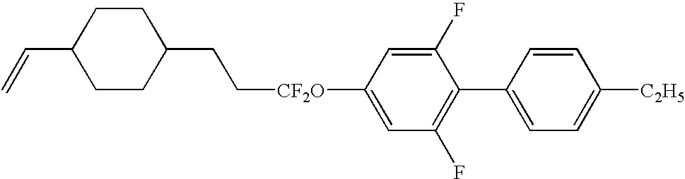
C([CF2O]C1=CC(F)=C(C2=CC=C([C2H5])C=C2)C(F)=C1)CC1CCC(C=C)CC1
